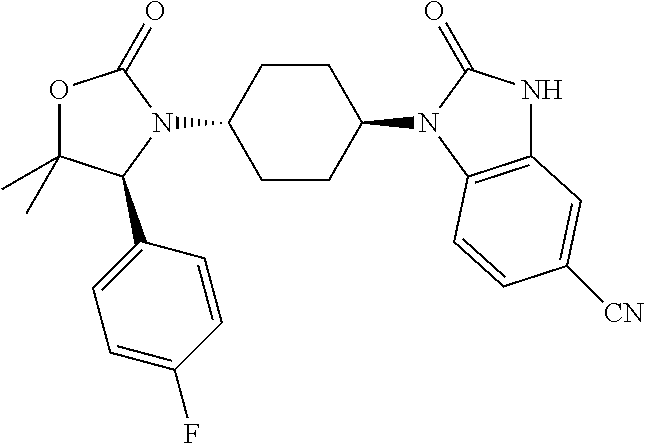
O1C(C)(C)C(C2=CC=C(F)C=C2)N(C2CCC(N3C(=O)NC4=C3C=CC([CN])=C4)CC2)C1=O
